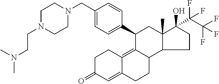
C1C(=O)C=C2C(=C3C(CC2)C2C(C)(CC3C3=CC=C(CN4CCN(CCN(C)C)CC4)C=C3)C(O)(C(C(F)(F)F)(F)F)CC2)C1
